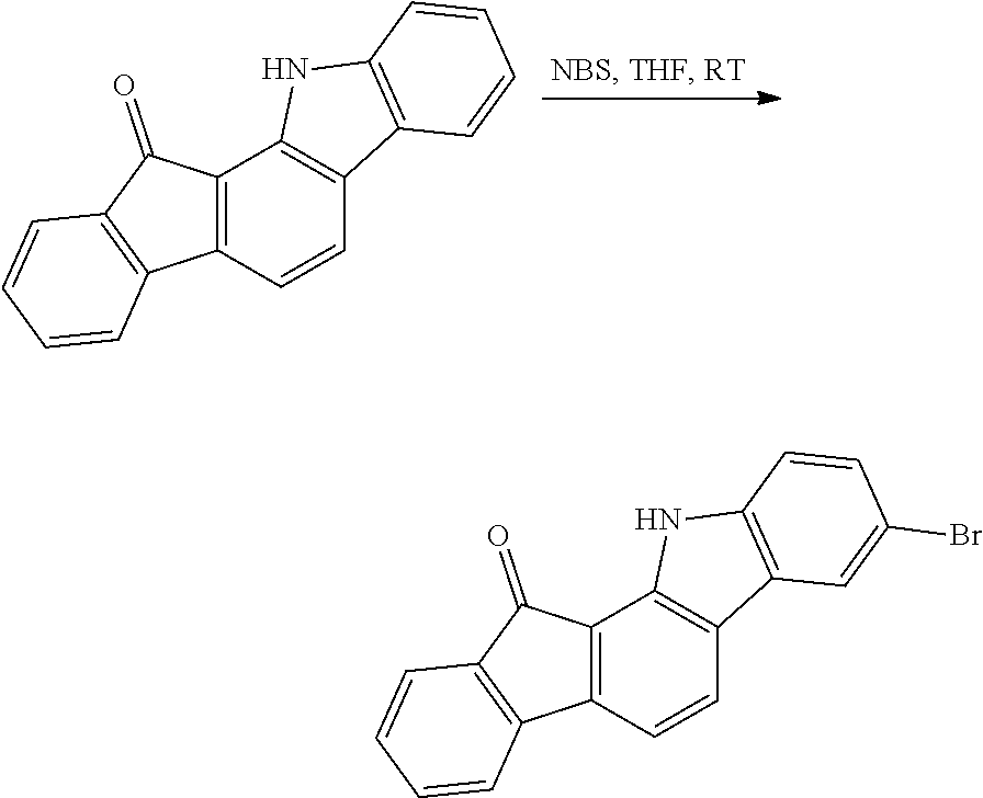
C12=C(C=CC3=C1NC1=C3C=CC=C1)C1=C(C2=O)C=CC=C1.C12=C(C=CC3=C1NC1=C3C=C(Br)C=C1)C1=C(C2=O)C=CC=C1
